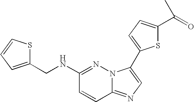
N1=C(NCC2=CC=CS2)C=CC2=NC=C(C3=CC=C(C(=O)C)S3)N12
